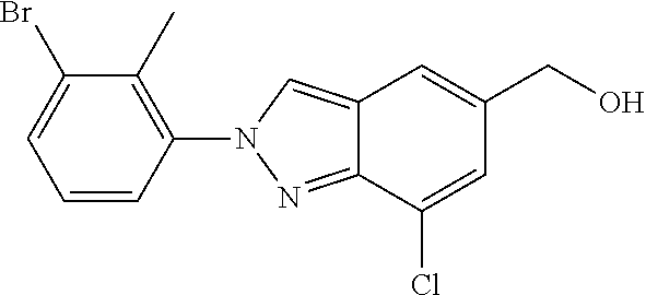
N1(C2=C(C)C(Br)=CC=C2)N=C2C(Cl)=CC(CO)=CC2=C1
